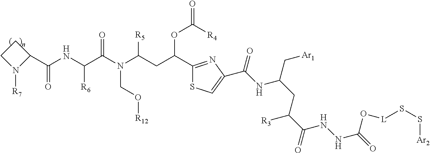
C1CN([R7])C1C(NC(C(N(C(CC(C1=NC(C(NC(CC(C(=O)NNC(=O)O[L]SS[Ar2])[R3])C[Ar1])=O)=CS1)OC([R4])=O)[R5])CO[R12])=O)[R6])=O
